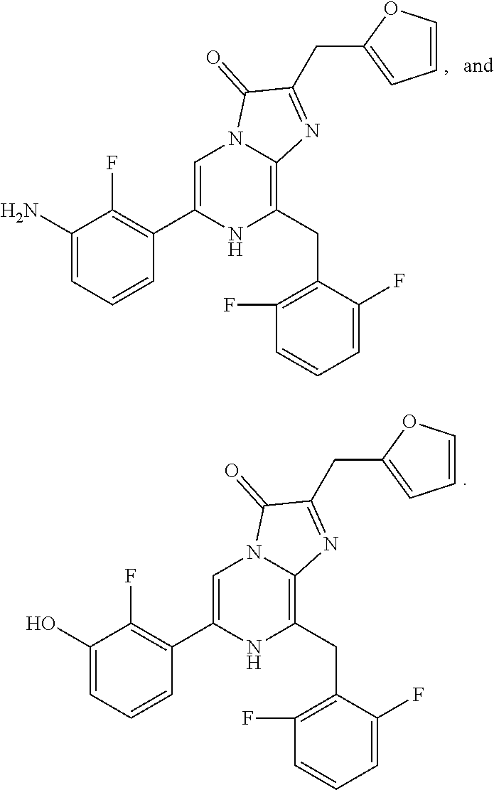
C1=C(C2=C(F)C(O)=CC=C2)NC(CC2=C(F)C=CC=C2F)=C2N1C(=O)C(CC1=CC=CO1)=N2.C1=C(C2=C(F)C(N)=CC=C2)NC(CC2=C(F)C=CC=C2F)=C2N1C(=O)C(CC1=CC=CO1)=N2
